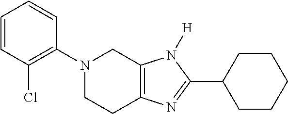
C1=CC(Cl)=C(N2CCC3=C(C2)N([H])C(C2CCCCC2)=N3)C=C1
